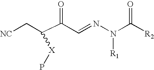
C(C(C(C=NN(C([R2])=O)[R1])=O)[X]P)[NC]
